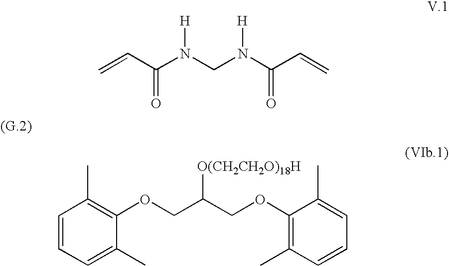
C1=CC=C(C)C(OCC(COC2=C(C)C=CC=C2C)[O(CH2CH2O)18H])=C1C.C=CC(N(CN(C(C=C)=O)[H])[H])=O
